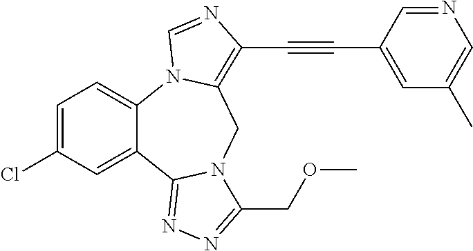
C1=C(Cl)C=C2C(=C1)N1C(=C(C#CC3=CC(C)=CN=C3)N=C1)CN1C2=NN=C1COC
